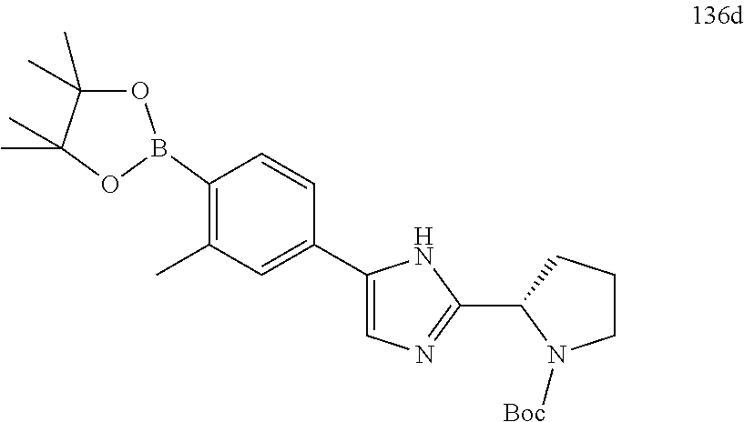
C1(C2=CC(C)=C(B3OC(C)(C)C(C)(C)O3)C=C2)=CN=C(C2CCCN2[Boc])N1
